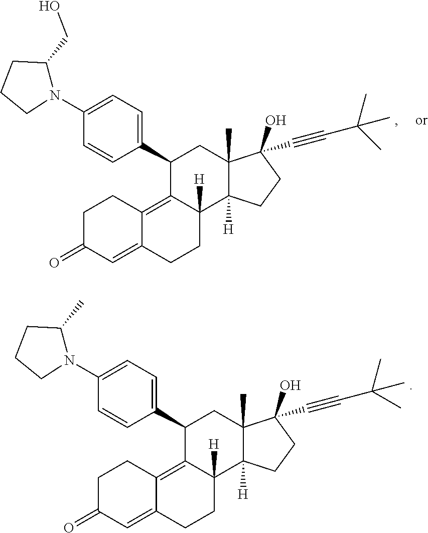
C1(C2C3=C4C(=CC(=O)CC4)CCC3([H])C3([H])C(C)(C2)C(O)(C#CC(C)(C)C)CC3)=CC=C(N2C(C)CCC2)C=C1.C1(C2C3=C4C(=CC(=O)CC4)CCC3([H])C3([H])C(C)(C2)C(O)(C#CC(C)(C)C)CC3)=CC=C(N2C(CO)CCC2)C=C1
